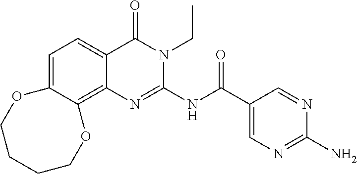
C1=C2C(=C3C(=C1)C(=O)N(CC)C(NC(=O)C1=CN=C(N)N=C1)=N3)OCCCCO2
